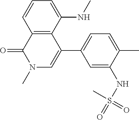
C12=C(C(C3=CC=C(C)C(NS(C)(=O)=O)=C3)=CN(C)C1=O)C(NC)=CC=C2
